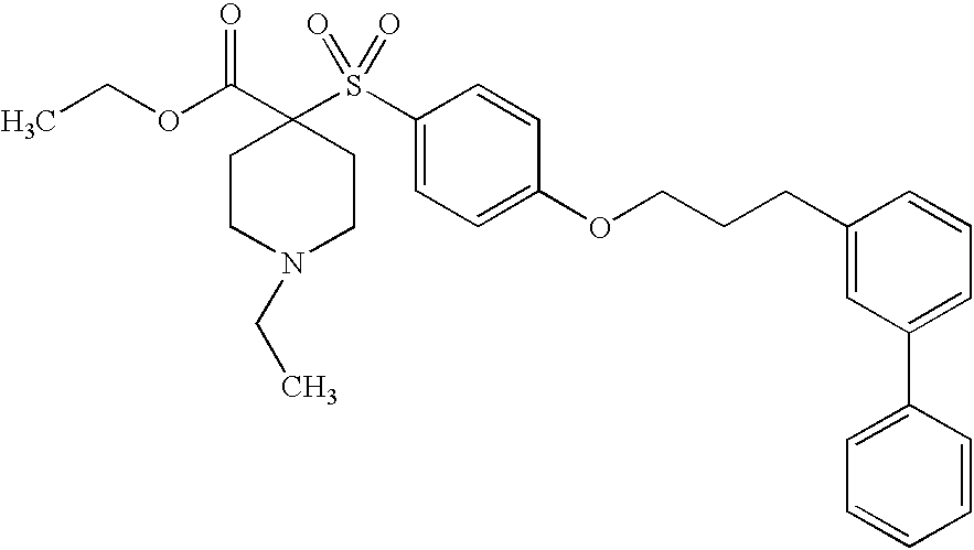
O(C(C1(S(C2=CC=C(OCCCC3=CC(C4=CC=CC=C4)=CC=C3)C=C2)(=O)=O)CCN(CC)CC1)=O)CC
